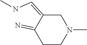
C1C(=CNC)C(=N)CCN1C
